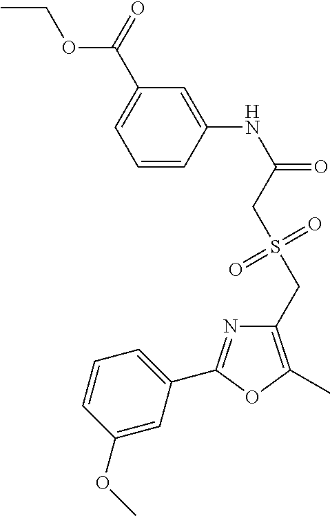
C1=CC(NC(=O)CS(CC2=C(C)OC(C3=CC=CC(OC)=C3)=N2)(=O)=O)=CC(C(OCC)=O)=C1
